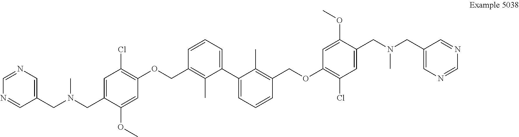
C1=CC=C(C2=CC=CC(COC3=C(Cl)C=C(CN(CC4=CN=CN=C4)C)C(OC)=C3)=C2C)C(C)=C1COC1=C(Cl)C=C(CN(CC2=CN=CN=C2)C)C(OC)=C1
